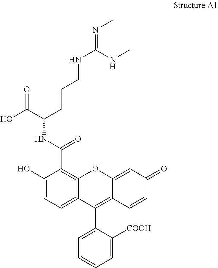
OC(C(CCCNC(NC)=NC)NC(C1=C2C(=CC=C1O)C(C1=CC=CC=C1[COOH])=C1C(=CC(=O)C=C1)O2)=O)=O
